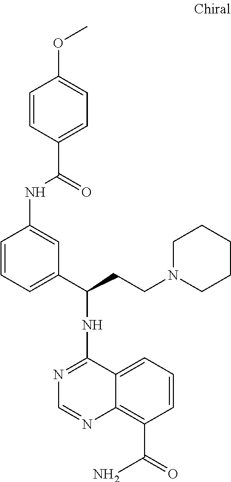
C1(NC(C2=CC=CC(NC(=O)C3=CC=C(OC)C=C3)=C2)CCN2CCCCC2)=NC=NC2=C(C(=O)N)C=CC=C12
